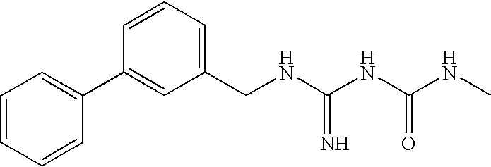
C(NC(NC(NC)=O)=N)C1=CC=CC(C2=CC=CC=C2)=C1
